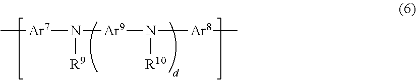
C[Ar7]N([R9])[Ar9]N([R10])[Ar8]C
